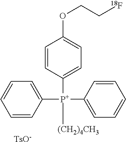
C1([P+](C2=CC=CC=C2)(C2=CC=CC=C2)[(CH2)4CH3])=CC=C(OCC[18F])C=C1.[TsO-]
